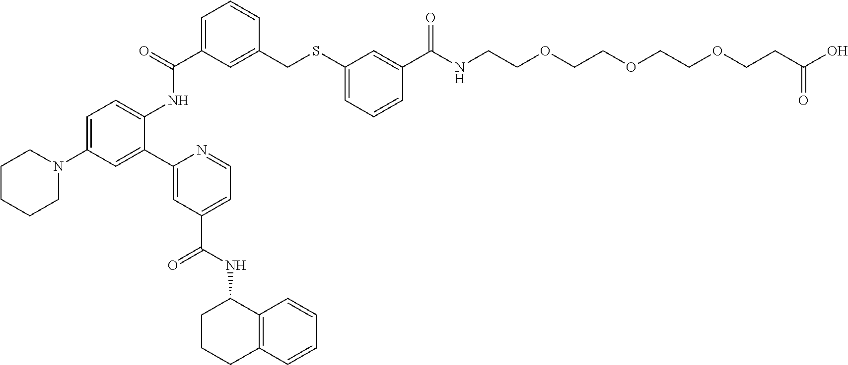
C1(CSC2=CC=CC(C(NCCOCCOCCOCCC(O)=O)=O)=C2)=CC(C(=O)NC2=CC=C(N3CCCCC3)C=C2C2=CC(C(NC3CCCC4=C3C=CC=C4)=O)=CC=N2)=CC=C1
